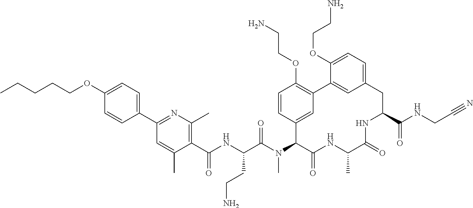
C1(C(NC(C(N(C2C(=O)NC(C)C(=O)NC(C(NCC#N)=O)CC3=CC=C(OCCN)C(=C3)C3=C(OCCN)C=CC2=C3)C)=O)CCN)=O)=C(C)N=C(C2=CC=C(OCCCCC)C=C2)C=C1C
